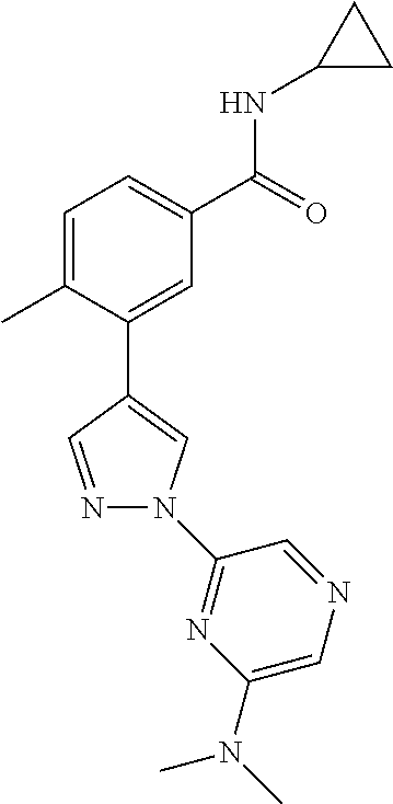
C1=C(C)C(C2=CN(C3=NC(N(C)C)=CN=C3)N=C2)=CC(C(=O)NC2CC2)=C1
